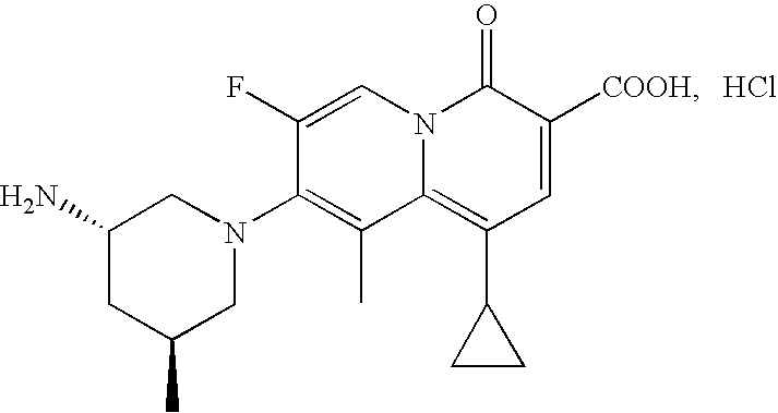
C1(C)CN(C2=C(C)C3=C(C4CC4)C=C([COOH])C(=O)N3C=C2F)CC(N)C1.Cl
